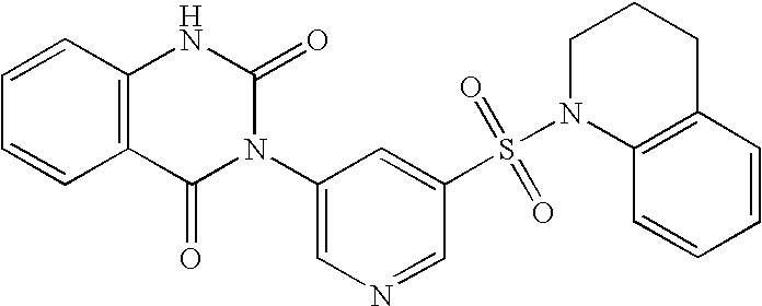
C12=C(C=CC=C1)NC(=O)N(C1=CN=CC(S(N3C4=C(CCC3)C=CC=C4)(=O)=O)=C1)C2=O
